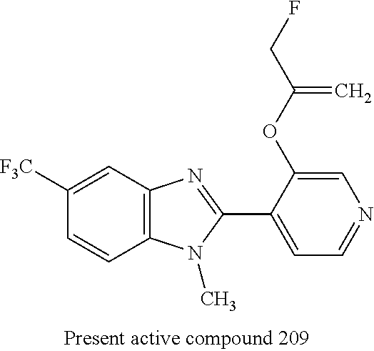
C1([F3C])=CC2=C(C=C1)N(C)C(C1=CC=NC=C1OC(CF)=C)=N2
